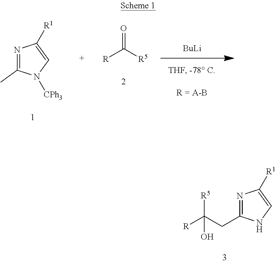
N1=C(CC([R])([R5])O)NC=C1[R1].N1=C(C)N([CPh3])C=C1[R1].[R]C([R5])=O.[BuLi]
